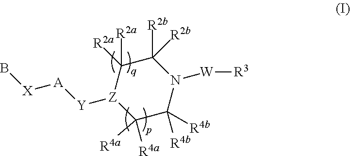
C1([R2a])([R2a])[Z]([Y][A][X]B)C([R4a])([R4a])C([R4b])([R4b])N([W][R3])C1([R2b])[R2b]
